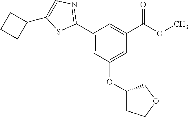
C1=C(OC2CCOC2)C=C(C2=NC=C(C3CCC3)S2)C=C1C(OC)=O
